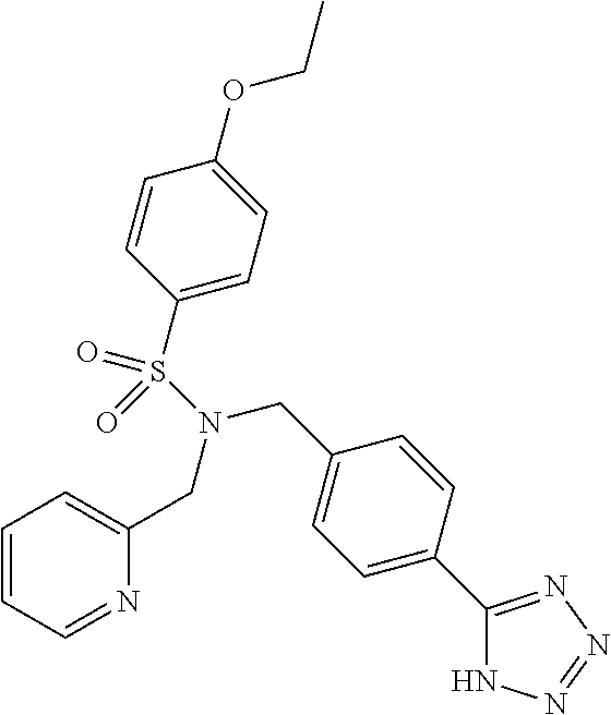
C1(S(N(CC2=CC=CC=N2)CC2=CC=C(C3=NN=NN3)C=C2)(=O)=O)=CC=C(OCC)C=C1
